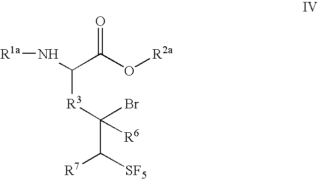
N([R1a])C(C(O[R2a])=O)[R3]C(Br)(C([R7])[SF5])[R6]
